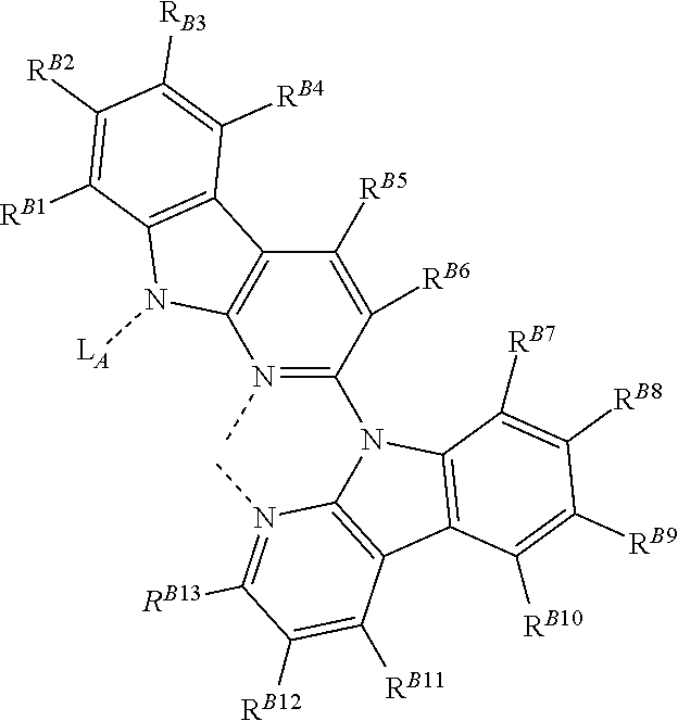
C1([RB10])=C([RB9])C([RB8])=C([RB7])C2=C1C1=C(N2C2=N(C)C3=C(C([RB5])=C2[RB6])C2=C(N3[LA])C([RB1])=C([RB2])C([RB3])=C2[RB4])N(C)=C([RB13])C([RB12])=C1[RB11]
